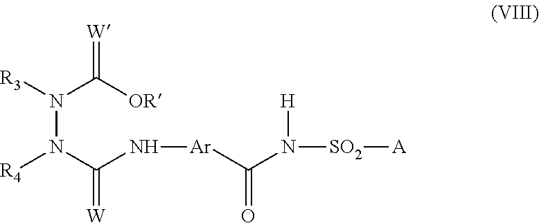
[R3]N(C([OR])=[W])N([R4])C(=[W])N[Ar]C(N([H])[SO2][A])=O
